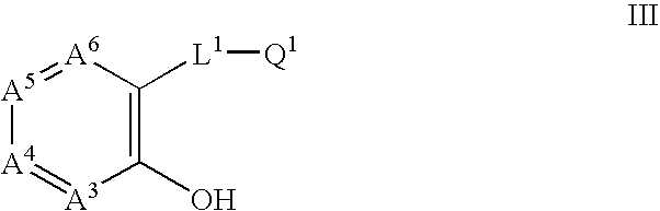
[A6]1=[A5][A4]=[A3]C(O)=C1[L1][Q1]
